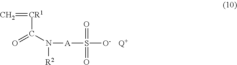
C([CR1]=C)(=O)N([R2])[A]S(=O)([O-])=O.[Q+]
